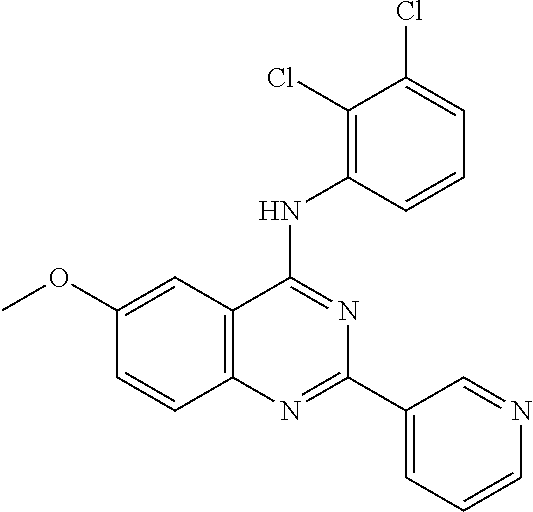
C1(OC)=CC2=C(C=C1)N=C(C1=CC=CN=C1)N=C2NC1=C(Cl)C(Cl)=CC=C1
